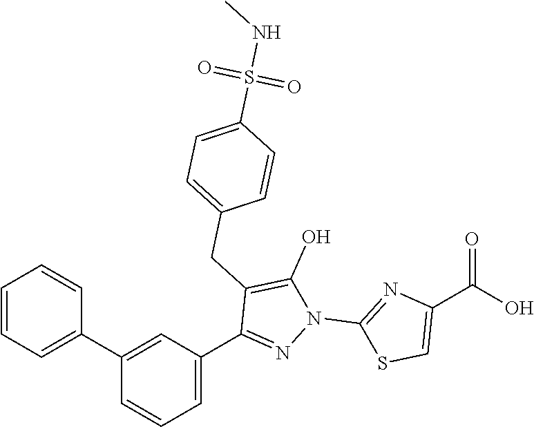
C1(C2=CC=CC=C2)=CC(C2=NN(C3=NC(C(O)=O)=CS3)C(O)=C2CC2=CC=C(S(NC)(=O)=O)C=C2)=CC=C1
